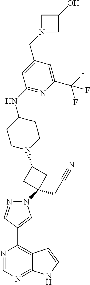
N1=CN=C2C(=C1C1=CN(C3(CC#N)CC(N4CCC(NC5=NC(C(F)(F)F)=CC(CN6CC(O)C6)=C5)CC4)C3)N=C1)C=CN2
